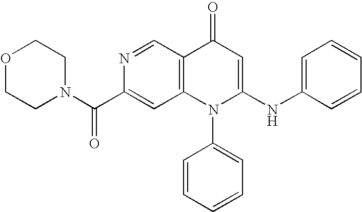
C1N(C(C2=CC3=C(C=N2)C(=O)C=C(NC2=CC=CC=C2)N3C2=CC=CC=C2)=O)CCOC1
